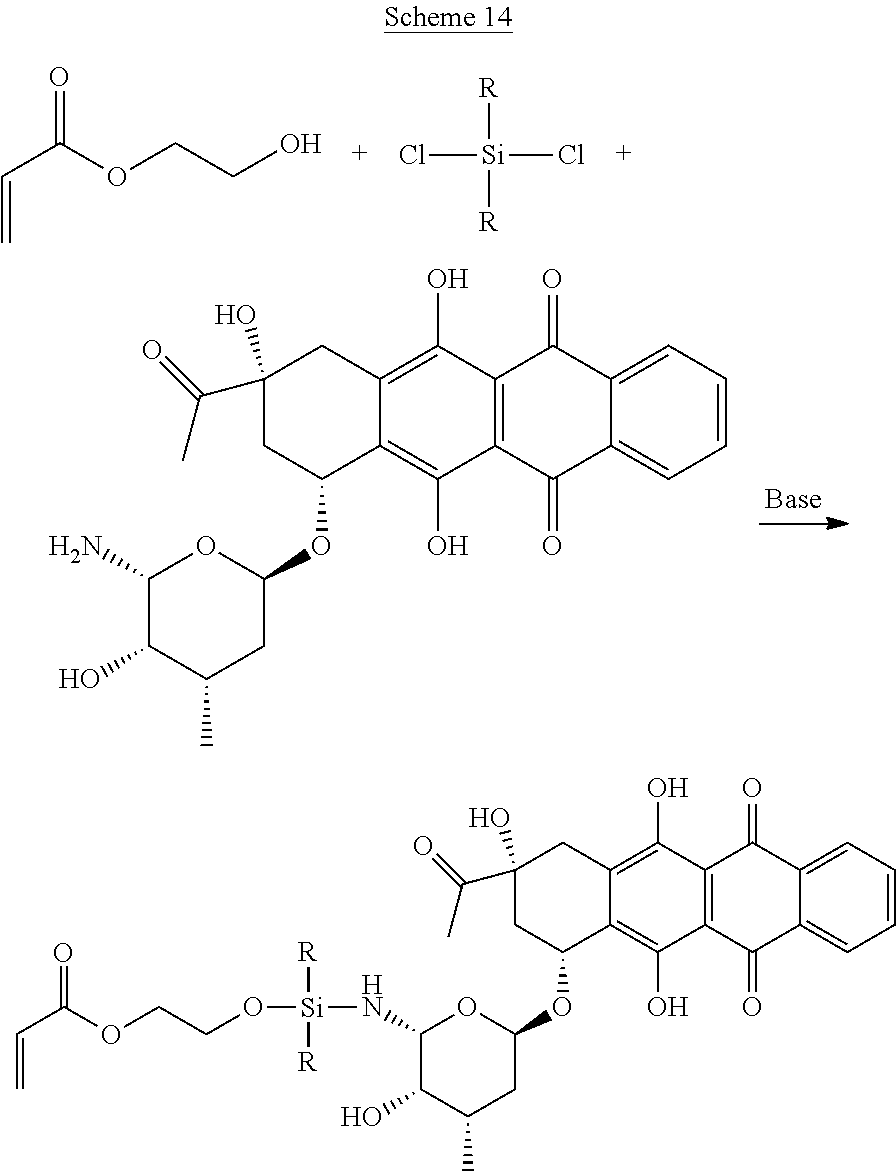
C(=C)C(OCCO[Si]([R])([R])NC1C(O)C(C)CC(OC2CC(C(C)=O)(O)CC3=C(O)C4=C(C(=O)C5=CC=CC=C5C4=O)C(O)=C23)O1)=O.C1C(C(C)=O)(O)CC2=C(O)C3=C(C(=O)C4=CC=CC=C4C3=O)C(O)=C2C1OC1CC(C)C(O)C(N)O1.C(=C)C(OCCO)=O.Cl[Si]([R])([R])Cl
